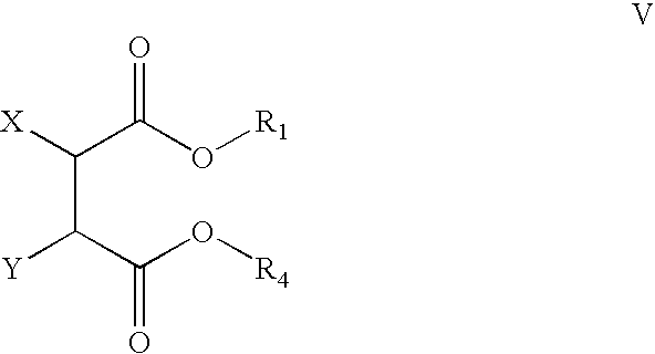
C(C(C(O[R4])=O)[Y])([X])C(O[R1])=O
